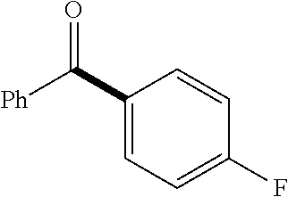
C1(C([Ph])=O)=CC=C(F)C=C1
